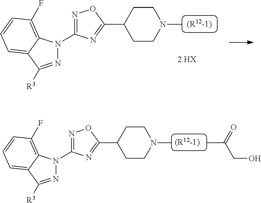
N1=C([R3])C2=CC=CC(F)=C2N1C1=NOC(C2CCN(C)CC2)=N1.[2 HX].CC(=O)CO.N1=C([R3])C2=CC=CC(F)=C2N1C1=NOC(C2CCN(C)CC2)=N1
